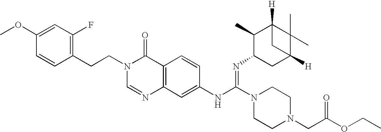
C1(CCN2C=NC3=C(C2=O)C=CC(NC(N2CCN(CC(OCC)=O)CC2)=NC2CC4([H])C(C)(C)C([H])(C2C)C4)=C3)=C(F)C=C(OC)C=C1
